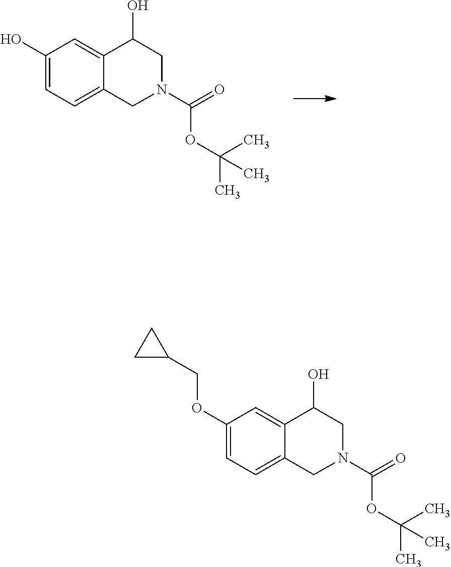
OC1=CC=C2C(=C1)C(O)CN(C(=O)OC(C)(C)C)C2.C1(COC2=CC=C3C(=C2)C(O)CN(C(=O)OC(C)(C)C)C3)CC1
